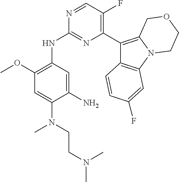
C1(C2=C(F)C=NC(NC3=C(OC)C=C(N(CCN(C)C)C)C(N)=C3)=N2)=C2N(C3=C1C=CC(F)=C3)CCOC2
